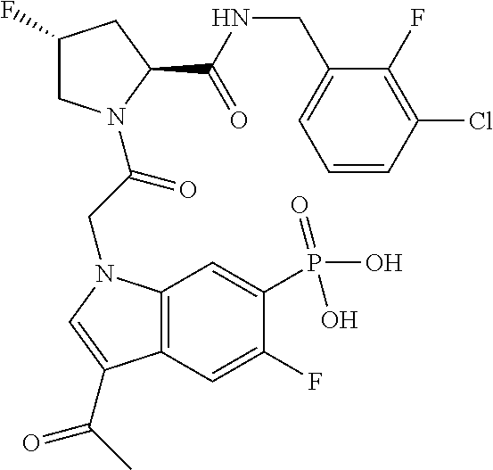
C1(F)CN(C(=O)CN2C3=C(C=C(F)C(P(O)(=O)O)=C3)C(C(C)=O)=C2)C(C(NCC2=CC=CC(Cl)=C2F)=O)C1
